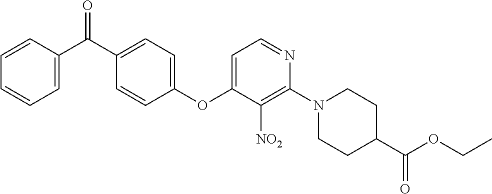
C1(C(C2=CC=CC=C2)=O)=CC=C(OC2=CC=NC(N3CCC(C(OCC)=O)CC3)=C2[NO2])C=C1
